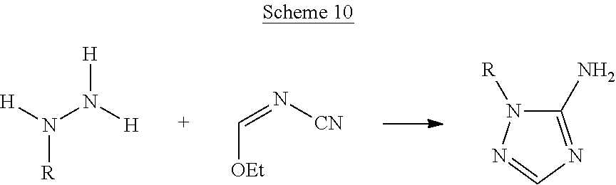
[H]N(N([H])[H])[R].C(=N[CN])[OEt].C1(N)=NC=NN1[R]
